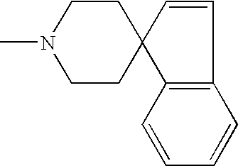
C1=CC2(C3=C1C=CC=C3)CCN(C)CC2
